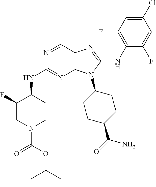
N1=CC2=C(N=C1NC1C(F)CN(C(OC(C)(C)C)=O)CC1)N(C1CCC(C(=O)N)CC1)C(NC1=C(F)C=C(Cl)C=C1F)=N2
